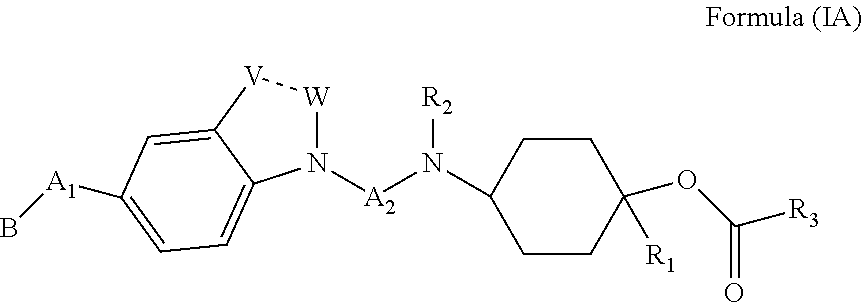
C1CC(N([A2]N2[W][V]C3=CC([A1]B)=CC=C23)[R2])CCC1(OC([R3])=O)[R1]
